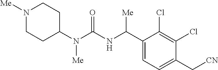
C1(N(C(NC(C2=CC=C(C[CN])C(Cl)=C2Cl)[Me])=O)[Me])CCN([Me])CC1
